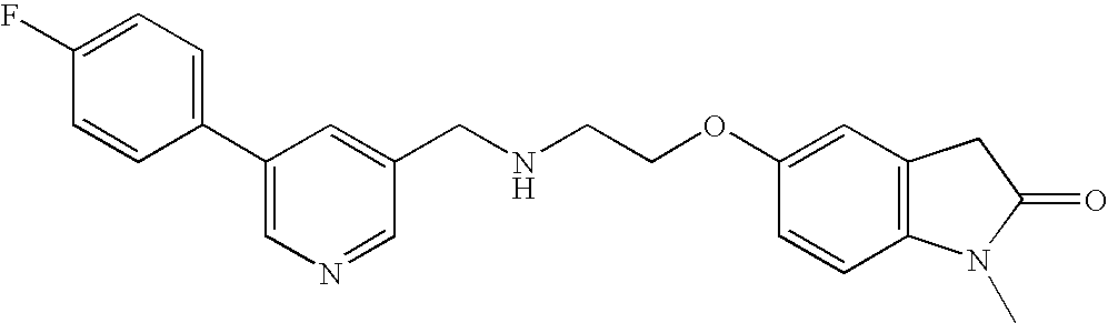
C1=CC(C2=CN=CC(CNCCOC3=CC4=C(C=C3)N(C)C(=O)C4)=C2)=CC=C1F
